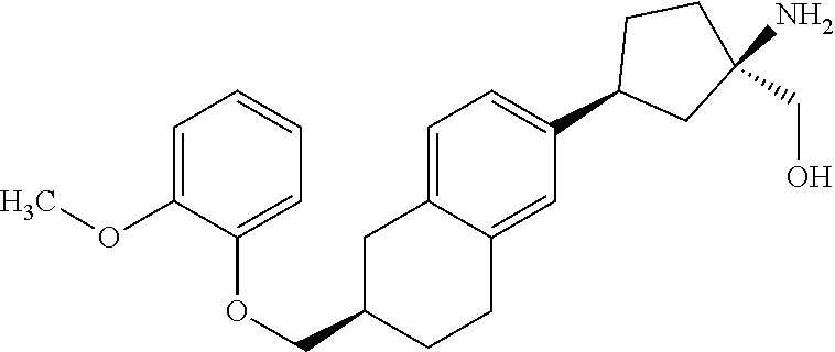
C1=C2C(=CC(C3CC(N)(CO)CC3)=C1)CCC(COC1=CC=CC=C1OC)C2
